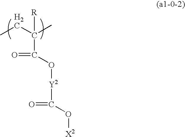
CCC([R])(C)C(=O)O[Y2]C(=O)O[X2]
